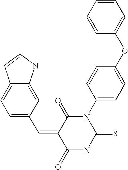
C12=CC=C(C=C3C(=O)NC(=S)N(C4=CC=C(OC5=CC=CC=C5)C=C4)C3=O)C=C1NC=C2
